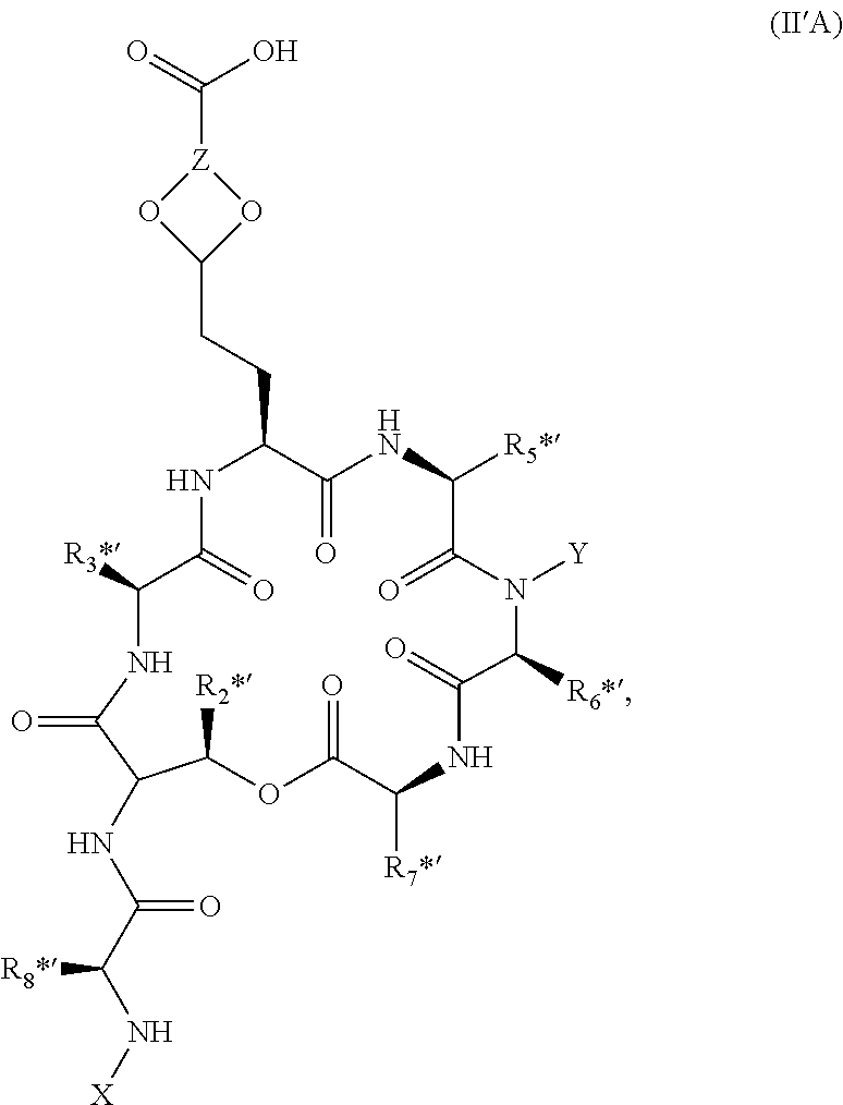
C(C1C(=O)NC([R5*])C(=O)N([Y])C([R6*])C(=O)NC([R7*])C(=O)OC([R2*])C(NC(C(N[X])[R8*])=O)C(=O)NC([R3*])C(=O)N1)CC1O[Z](C(=O)O)O1
